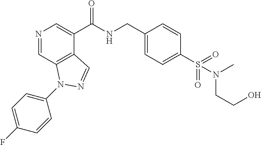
N1=CC2=C(C(C(NCC3=CC=C(S(N(C)CCO)(=O)=O)C=C3)=O)=C1)C=NN2C1=CC=C(F)C=C1
